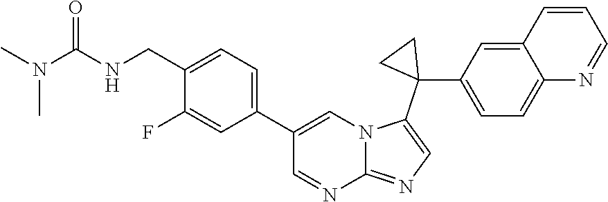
C1(C2=CC=C(CNC(N(C)C)=O)C(F)=C2)=CN2C(=NC=C2C2(C3=CC=C4C(=C3)C=CC=N4)CC2)N=C1
